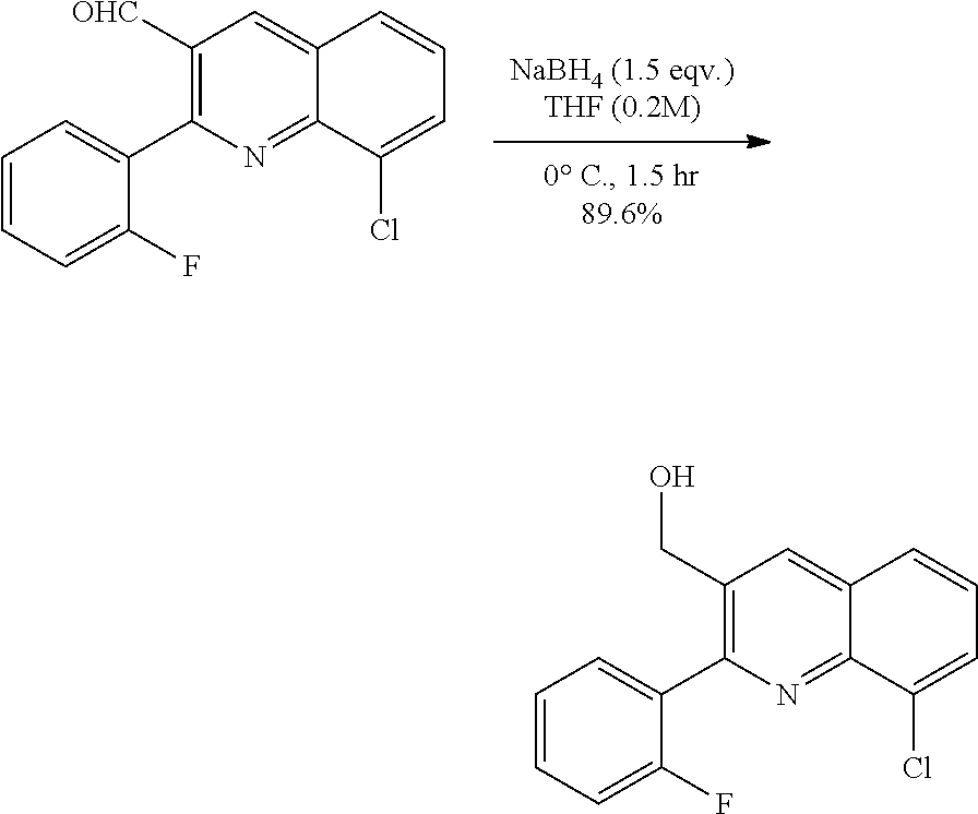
C12=NC(C3=CC=CC=C3F)=C([OHC])C=C1C=CC=C2Cl.C12=NC(C3=CC=CC=C3F)=C(CO)C=C1C=CC=C2Cl
